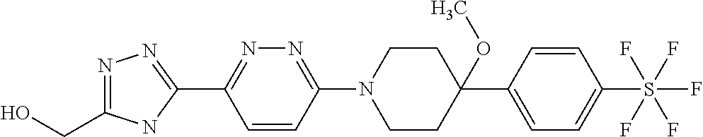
OCC1=NN=C(C2=NN=C(N3CCC(OC)(C4=CC=C(S(F)(F)(F)(F)F)C=C4)CC3)C=C2)N1
